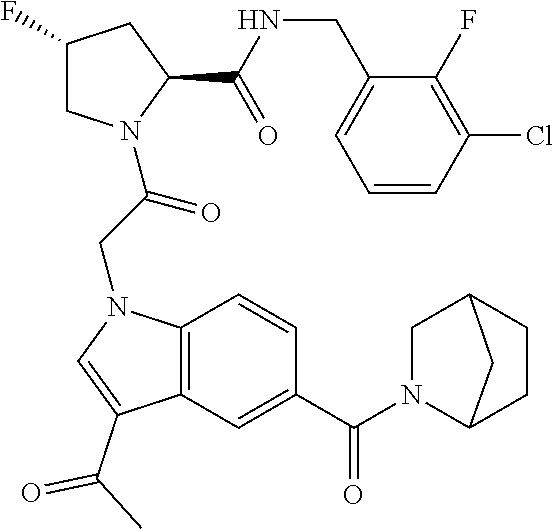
C1(F)CN(C(CN2C3=C(C(C(C)=O)=C2)C=C(C(N2C4CCC(C2)C4)=O)C=C3)=O)C(C(NCC2=CC=CC(Cl)=C2F)=O)C1
